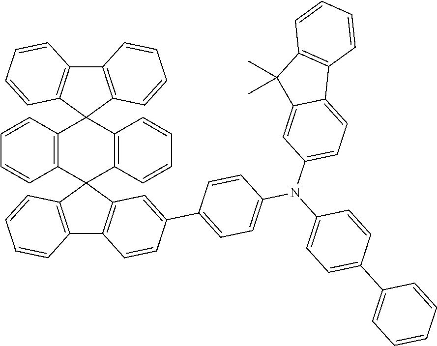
C12=C(C=CC=C1)C1(C3=C2C=CC=C3)C2=C(C=CC=C2)C2(C3=C(C4=C2C=C(C2=CC=C(N(C5=CC=C(C6=CC=CC=C6)C=C5)C5=CC=C6C(=C5)C(C)(C)C5=C6C=CC=C5)C=C2)C=C4)C=CC=C3)C2=C1C=CC=C2
